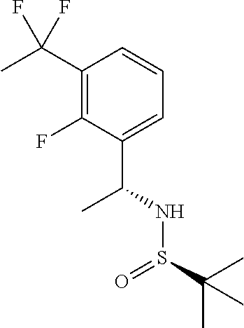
C(C1=C(F)C(C(NS(C(C)(C)C)=O)C)=CC=C1)(C)(F)F
